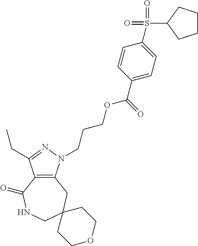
C12=C(N(CCCOC(C3=CC=C(S(C4CCCC4)(=O)=O)C=C3)=O)N=C1CC)CC1(CNC2=O)CCOCC1
